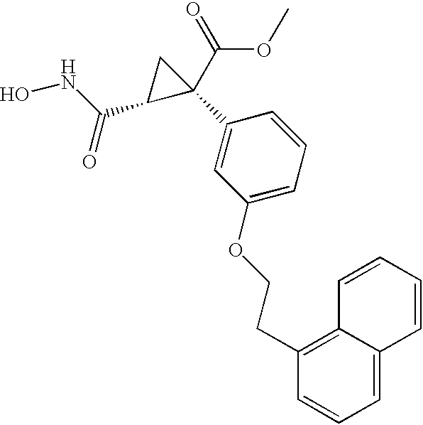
ONC(C1C(C(=O)OC)(C2=CC(OCCC3=C4C(=CC=C3)C=CC=C4)=CC=C2)C1)=O
